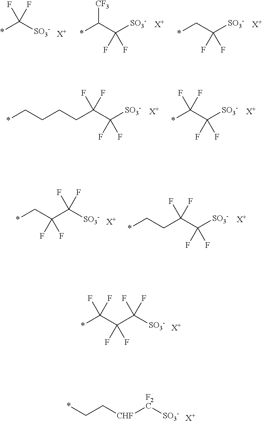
C(C([SO3-])(F)F)(C(*)(F)F)(F)F.[X+].[CHF]([F2C][SO3-])CC*.[X+].*C(C([SO3-])(F)F)[CF3].[X+].*C([SO3-])(F)F.[X+].*CC([SO3-])(F)F.[X+].C(C(C([SO3-])(F)F)(F)F)CCC*.[X+].*C(C([SO3-])(F)F)(F)F.[X+].C(C([SO3-])(F)F)(C*)(F)F.[X+].C(C(C([SO3-])(F)F)(F)F)C*.[X+]
